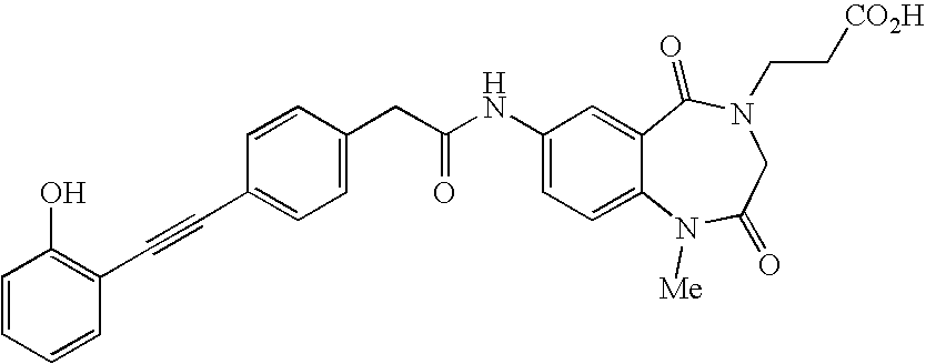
C(NC1=CC=C2C(=C1)C(=O)N(CC[CO2H])CC(=O)N2[Me])(=O)CC1=CC=C(C#CC2=C(O)C=CC=C2)C=C1
